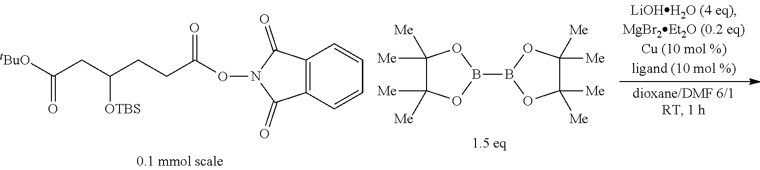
B1(B2OC([Me])([Me])C([Me])([Me])O2)OC([Me])([Me])C([Me])([Me])O1.C(CC(CCC(ON1C(=O)C2=C(C1=O)C=CC=C2)=O)[OTBS])(=O)[tBuO]
